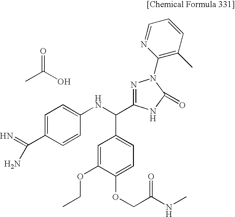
C1=C(C(=N)N)C=CC(NC(C2=CC=C(OCC(NC)=O)C(OCC)=C2)C2=NN(C3=C(C)C=CC=N3)C(=O)N2)=C1.CC(O)=O
